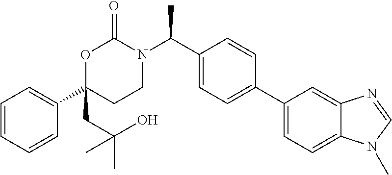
C1=CC=CC(C2(CC(O)(C)C)CCN(C(C3=CC=C(C4=CC=C5C(=C4)N=CN5C)C=C3)C)C(=O)O2)=C1
